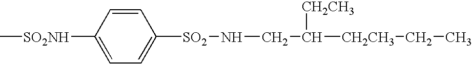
C1([SO2NH]C)=CC=C([SO2]NCC([CH2CH3])[CH2CH3]CC)C=C1
